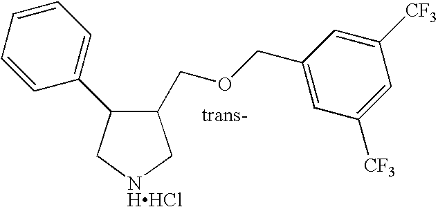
C1(COCC2=CC([CF3])=CC([CF3])=C2)C(C2=CC=CC=C2)C[NHHCl]C1
